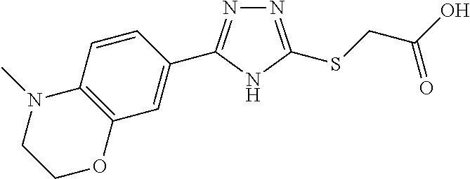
N1=C(SCC(O)=O)NC(C2=CC3=C(C=C2)N(C)CCO3)=N1
